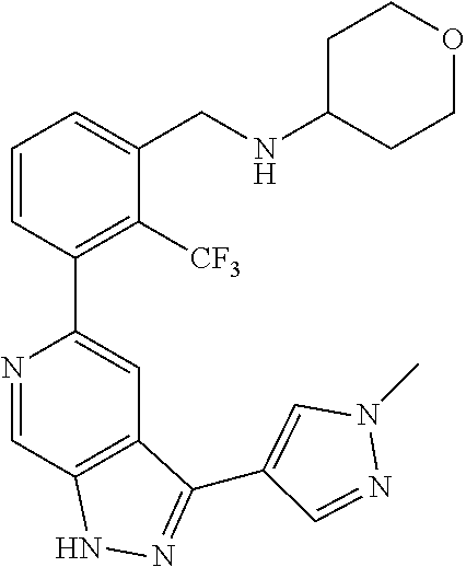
N1=CC2=C(C=C1C1=C([CF3])C(CNC3CCOCC3)=CC=C1)C(C1=CN(C)N=C1)=NN2
